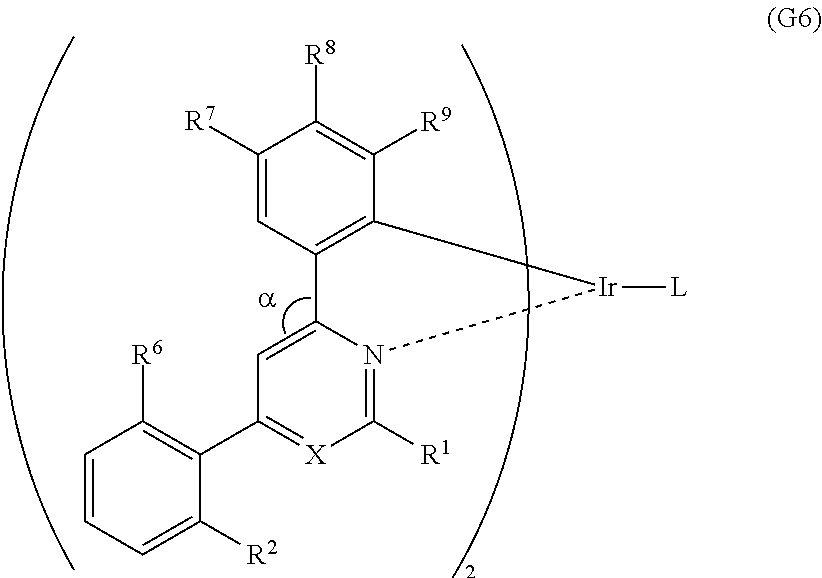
C1([R7])=CC2=C(C([R9])=C1[R8])[Ir]([L])N1=C([R1])[X]=C(C3=C([R6])C=CC=C3[R2])C=C21
